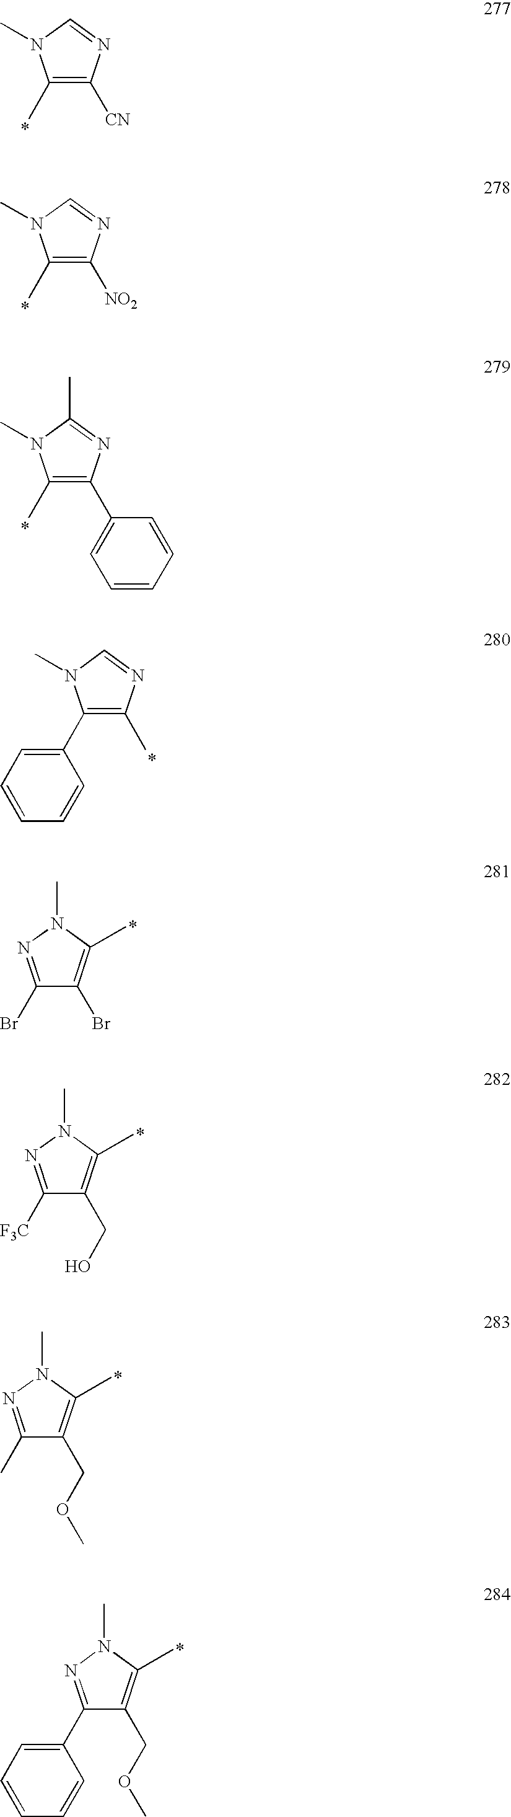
C1(C2=CC=CC=C2)=NN(C)C(C)=C1COC.C1(C)=NN(C)C(C)=C1COC.C1([F3C])=NN(C)C(C)=C1CO.C1(Br)=NN(C)C(C)=C1Br.C1(C2=CC=CC=C2)=C(C)N=CN1C.C1(C)=C(C2=CC=CC=C2)N=C(C)N1C.C1(C)=C([NO2])N=CN1C.C1(C)=C([CN])N=CN1C
